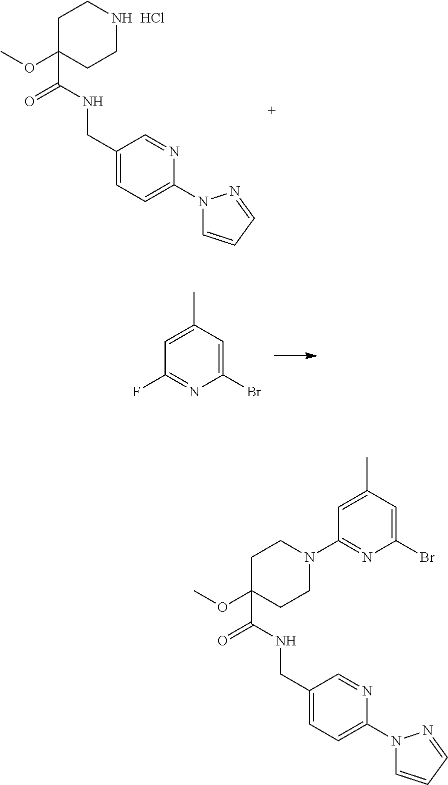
C1C(OC)(C(NCC2=CC=C(N3C=CC=N3)N=C2)=O)CCN(C2=NC(Br)=CC(C)=C2)C1.C1C(OC)(C(NCC2=CC=C(N3C=CC=N3)N=C2)=O)CCNC1.Cl.C1=C(C)C=C(Br)N=C1F
